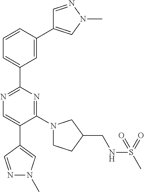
C1=NN(C)C=C1C1=CC(C2=NC=C(C3=CN(C)N=C3)C(N3CCC(CNS(C)(=O)=O)C3)=N2)=CC=C1
